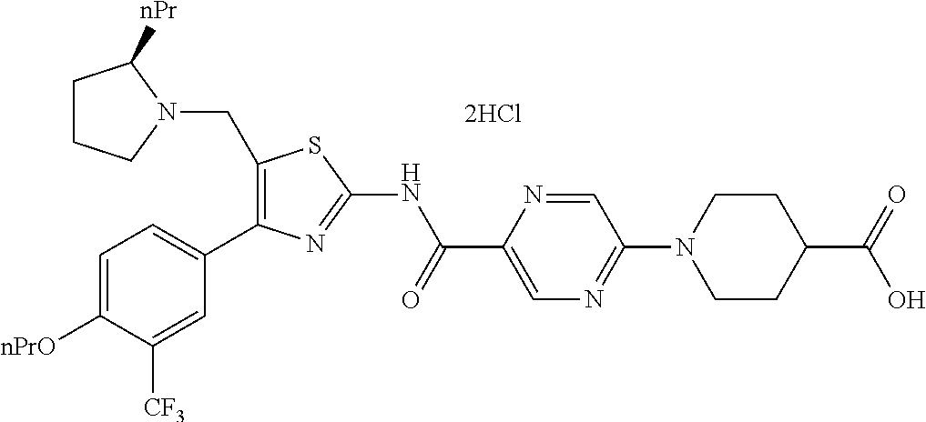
C1=C([nPrO])C([CF3])=CC(C2=C(CN3C([nPr])CCC3)SC(NC(C3=CN=C(N4CCC(C(=O)O)CC4)C=N3)=O)=N2)=C1.[2HCl]
